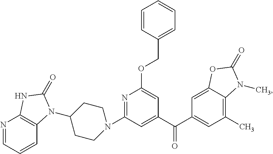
N1=C(N2CCC(N3C4=C(N=CC=C4)NC3=O)CC2)C=C(C(C2=CC(C)=C3C(=C2)OC(=O)N3C)=O)C=C1OCC1=CC=CC=C1
